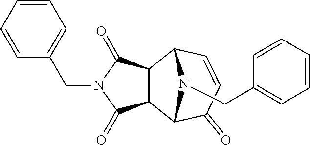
C1=C(CN2C(=O)C3C(C2=O)C2C=CC(=O)C3N2CC2=CC=CC=C2)C=CC=C1
